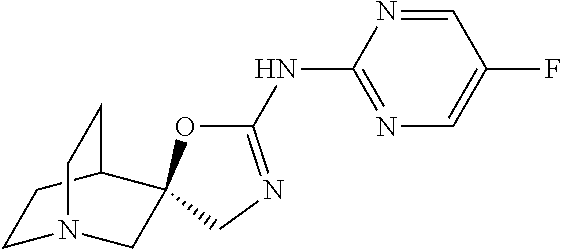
C1(NC2=NC=C(F)C=N2)=NCC2(O1)CN1CCC2CC1
